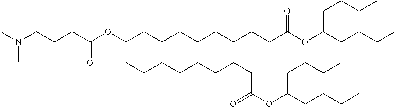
CN(CCCC(OC(CCCCCCCCC(OC(CCCC)CCCC)=O)CCCCCCCCC(=O)OC(CCCC)CCCC)=O)C
